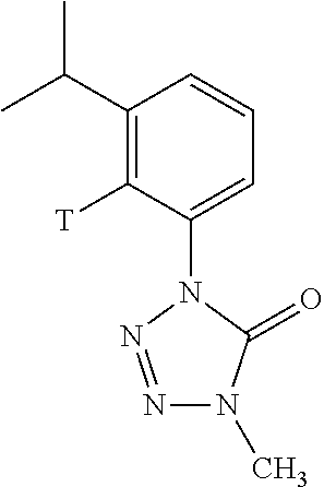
N1=NN(C2=CC=CC(C(C)C)=C2[T])C(=O)N1C
